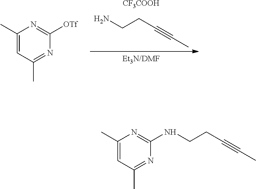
NCCC#CC.[CF3COOH].[Et3N/DMF].C1(C)=CC(C)=NC([OTf])=N1.C1(C)=CC(C)=NC(NCCC#CC)=N1
